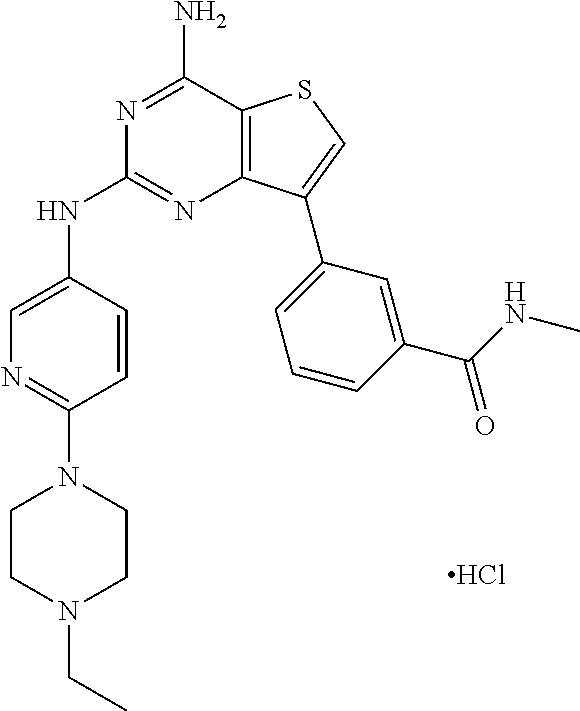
Cl.N1(CC)CCN(C2=NC=C(NC3=NC4=C(C(N)=N3)SC=C4C3=CC=CC(C(=O)NC)=C3)C=C2)CC1
